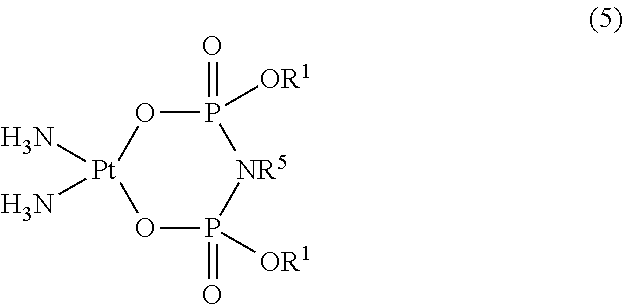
O1[Pt](N)(N)OP(=O)([OR1])[NR5]P1(=O)[OR1]
